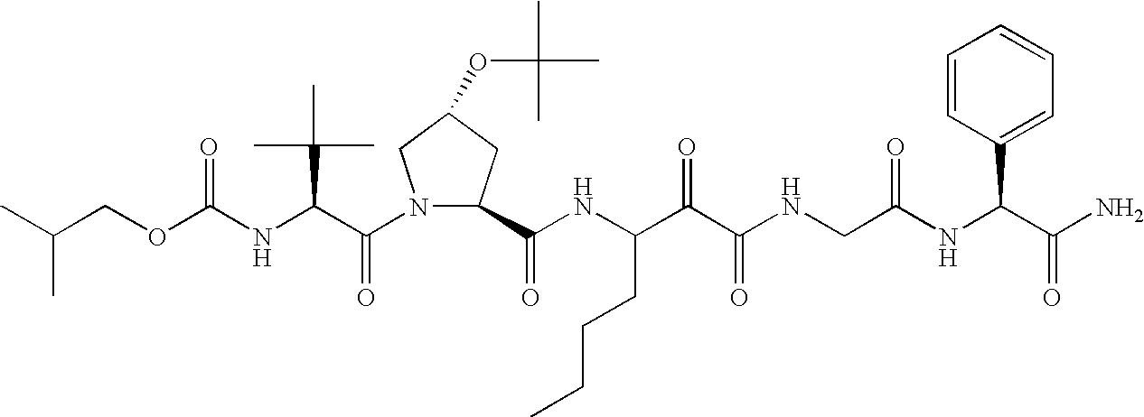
C(OC(NC(C(N1C(C(NC(C(C(NCC(NC(C(N)=O)C2=CC=CC=C2)=O)=O)=O)CCCC)=O)CC(OC(C)(C)C)C1)=O)C(C)(C)C)=O)C(C)C
